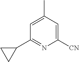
C1=C(C)C=C([CN])N=C1C1CC1
